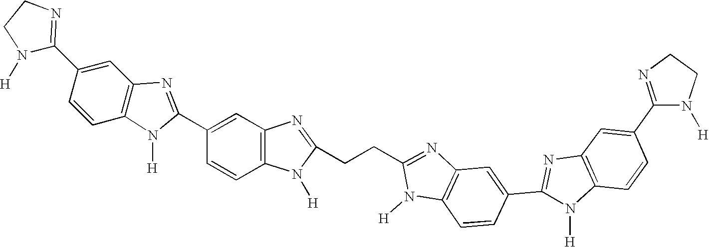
N1([H])C(C2=CC3=C(C=C2)N([H])C(C2=CC4=C(C=C2)N([H])C(CCC2=NC5=C(N2[H])C=CC(C2=NC6=C(N2[H])C=CC(C2=NCCN2[H])=C6)=C5)=N4)=N3)=NCC1
